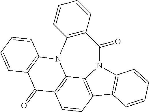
C12=C3C4=C(C=C1)C1=C(N4C(=O)C4=C(N3C3=C(C2=O)C=CC=C3)C=CC=C4)C=CC=C1
